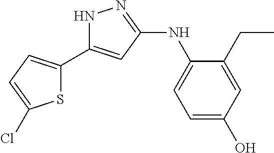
N1C(C2=CC=C(Cl)S2)=CC(NC2=CC=C(O)C=C2CC)=N1
